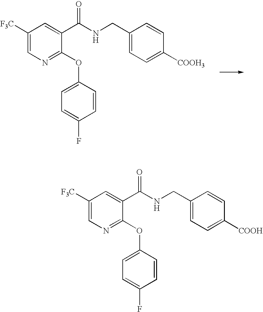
C1([F3C])=CN=C(OC2=CC=C(F)C=C2)C(C(NCC2=CC=C([COOH3])C=C2)=O)=C1.C1([F3C])=CN=C(OC2=CC=C(F)C=C2)C(C(NCC2=CC=C([COOH])C=C2)=O)=C1
